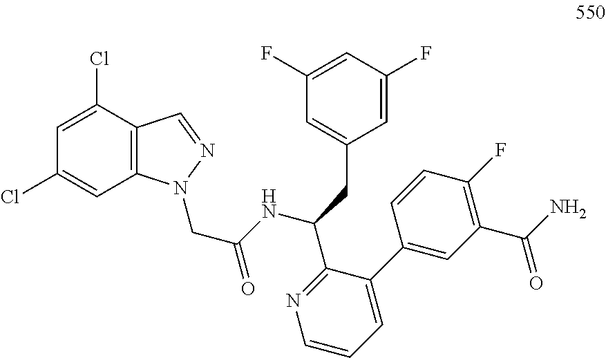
N1=C(C(NC(CN2C3=C(C(Cl)=CC(Cl)=C3)C=N2)=O)CC2=CC(F)=CC(F)=C2)C(C2=CC(C(N)=O)=C(F)C=C2)=CC=C1
